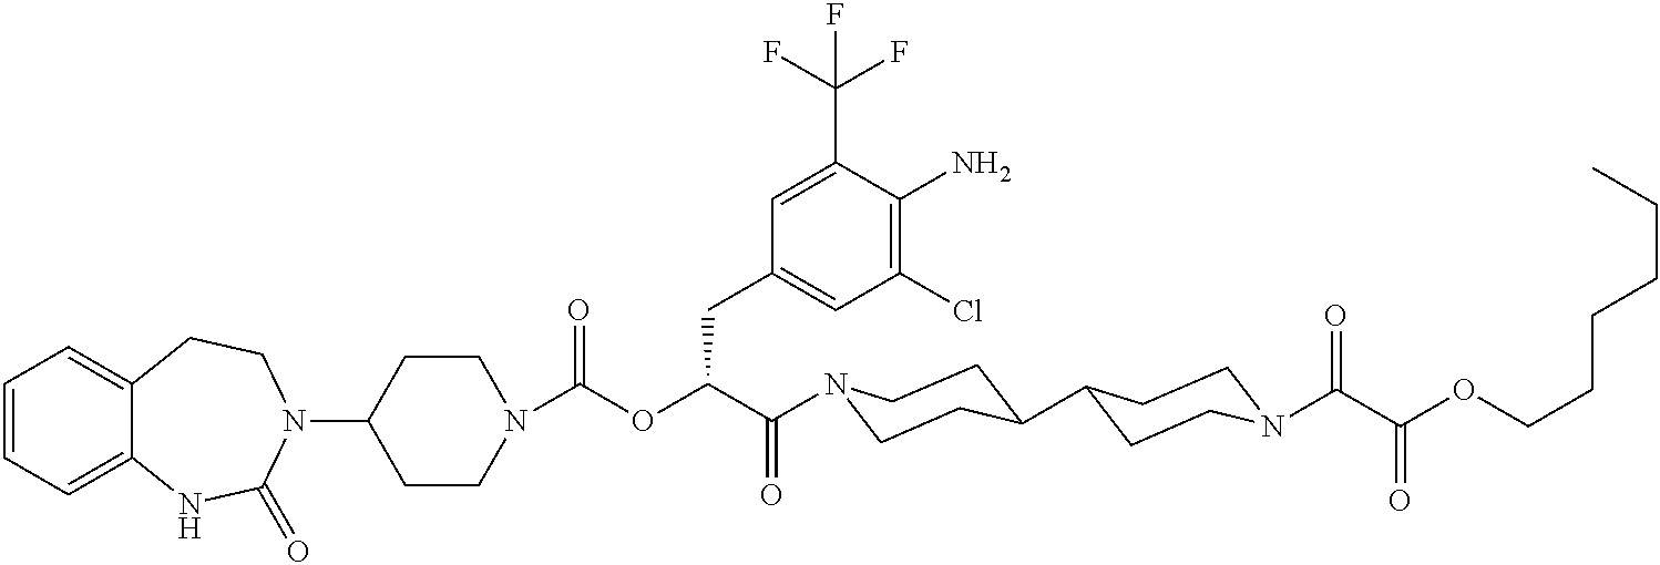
C1(N2CCC3=CC=CC=C3NC2=O)CCN(C(OC(C(=O)N2CCC(C3CCN(C(C(OCCCCCC)=O)=O)CC3)CC2)CC2=CC(Cl)=C(N)C(C(F)(F)F)=C2)=O)CC1
